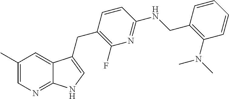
C1(C)=CN=C2C(=C1)C(CC1=C(F)N=C(NCC3=C(N(C)C)C=CC=C3)C=C1)=CN2
